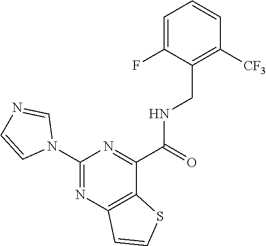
C1=C(F)C(CNC(C2=NC(N3C=NC=C3)=NC3=C2SC=C3)=O)=C([CF3])C=C1
